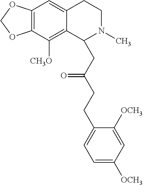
C12=C(C([CH3O])=C3C(=C1)CCN(C)C3CC(CCC1=CC=C([OCH3])C=C1[OCH3])=O)OCO2
